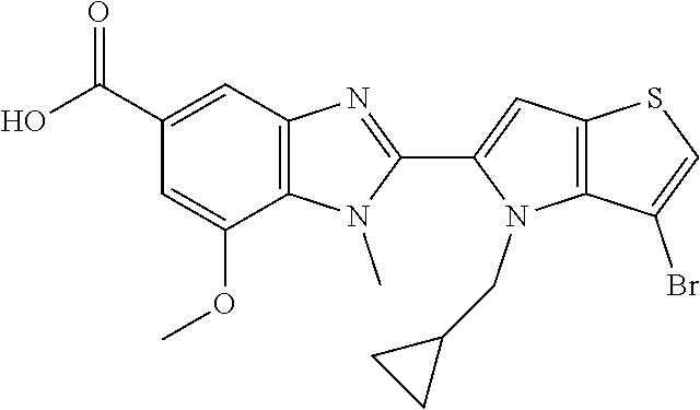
OC(C1=CC2=C(C(OC)=C1)N(C)C(C1=CC3=C(N1CC1CC1)C(Br)=CS3)=N2)=O
